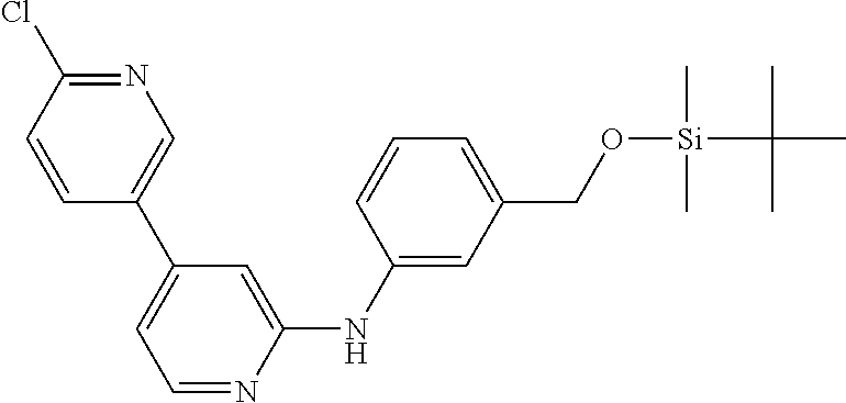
C1=C(C2=CC=NC(NC3=CC(CO[Si](C(C)(C)C)(C)C)=CC=C3)=C2)C=CC(Cl)=N1
